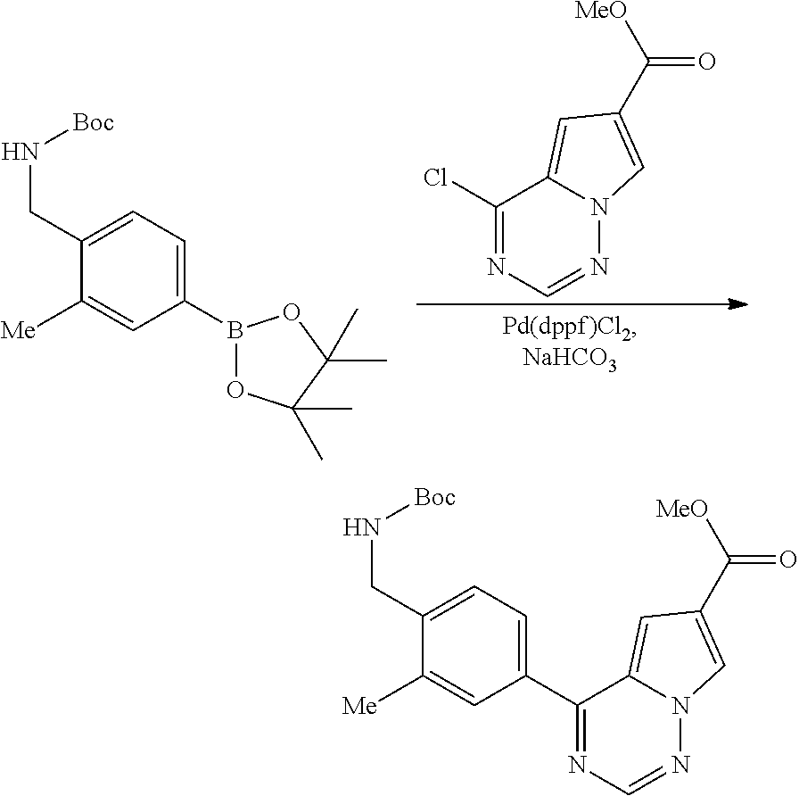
C1(Cl)=NC=NN2C1=CC(C([MeO])=O)=C2.C1(CN[Boc])=CC=C(B2OC(C)(C)C(C)(C)O2)C=C1[Me].C1(CN[Boc])=CC=C(C2=NC=NN3C2=CC(C(=O)[MeO])=C3)C=C1[Me]
